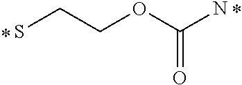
SCCOC(=O)N
